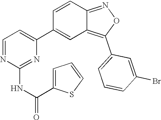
C1=NC(NC(C2=CC=CS2)=O)=NC(C2=CC3=C(C4=CC=CC(Br)=C4)ON=C3C=C2)=C1
